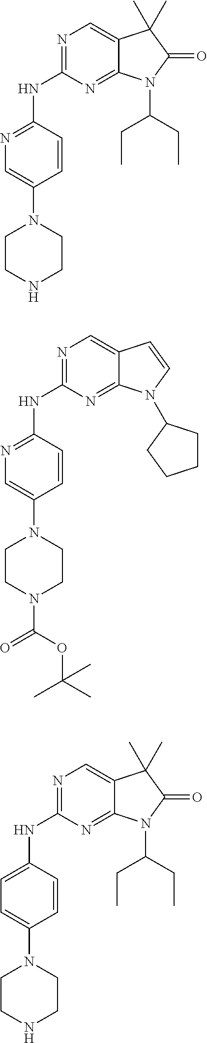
N1=C(NC2=NC=C(N3CCNCC3)C=C2)N=C2C(=C1)C(C)(C)C(=O)N2C(CC)CC.N1=C(NC2=NC=C(N3CCN(C(=O)OC(C)(C)C)CC3)C=C2)N=C2C(=C1)C=CN2C1CCCC1.N1=C(NC2=CC=C(N3CCNCC3)C=C2)N=C2C(=C1)C(C)(C)C(=O)N2C(CC)CC
